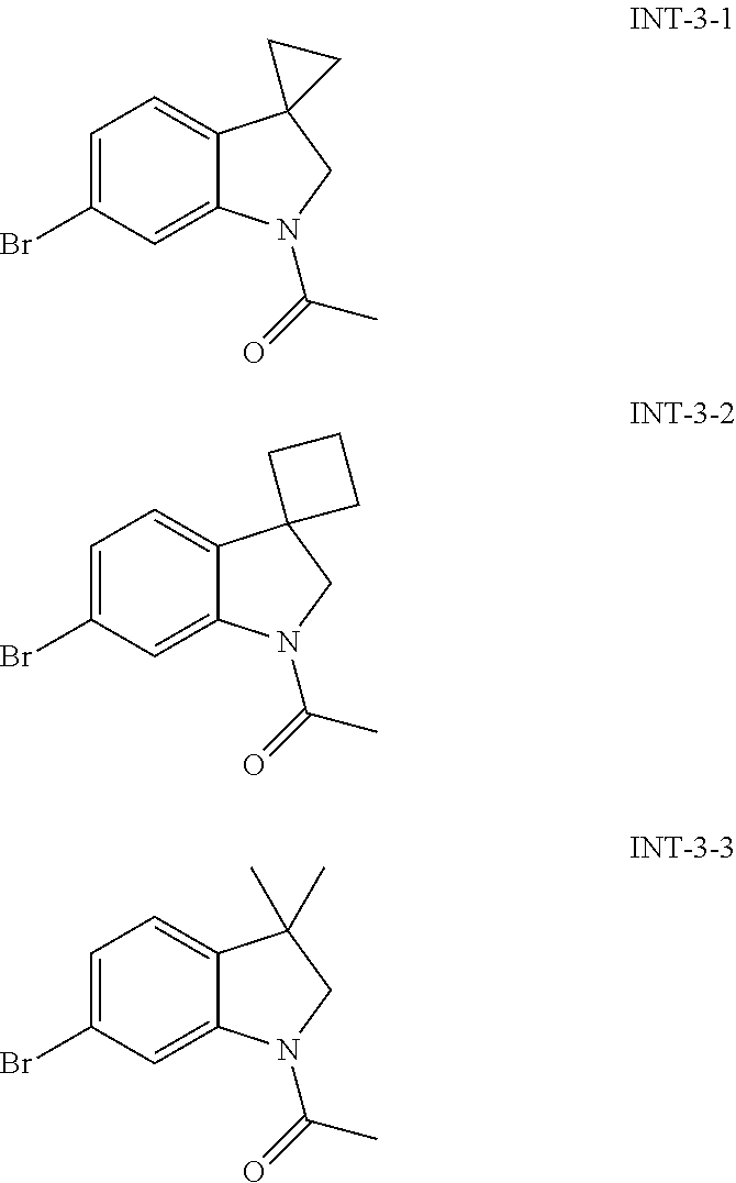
C1=C(Br)C=C2C(=C1)C1(CN2C(=O)C)CC1.C1=C(Br)C=C2C(=C1)C1(CN2C(=O)C)CCC1.C1=C(Br)C=C2C(=C1)C(C)(C)CN2C(=O)C
